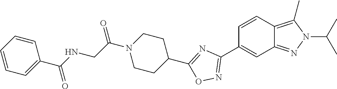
C1=CC2=C(C)N(C(C)C)N=C2C=C1C1=NOC(C2CCN(C(CNC(C3=CC=CC=C3)=O)=O)CC2)=N1
